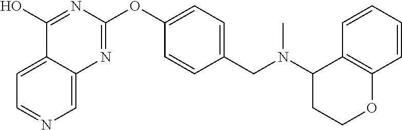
C1=C2C(=CN=C1)N=C(OC1=CC=C(CN(C3CCOC4=C3C=CC=C4)C)C=C1)N=C2O
